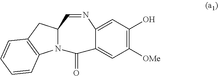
C1(O)=C([OMe])C=C2C(=C1)N=CC1N(C2=O)C2=C(C1)C=CC=C2
